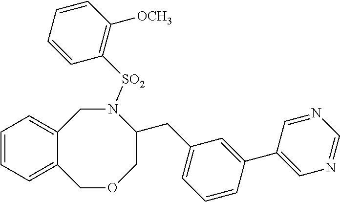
C12=CC=CC=C1COCC(CC1=CC=CC(C3=CN=CN=C3)=C1)N([SO2]C1=C([OCH3])C=CC=C1)C2
